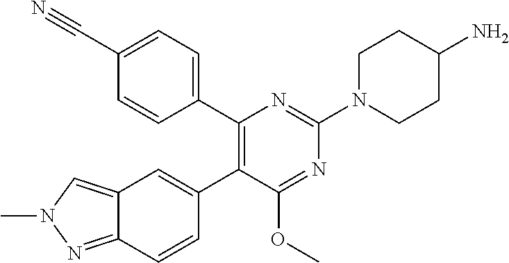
C12=NN(C)C=C1C=C(C1=C(C3=CC=C(C#N)C=C3)N=C(N3CCC(N)CC3)N=C1OC)C=C2
